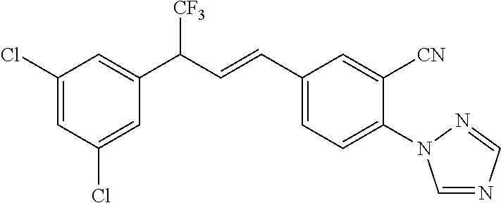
C1(Cl)=CC(Cl)=CC(C(C=CC2=CC=C(N3C=NC=N3)C([CN])=C2)[CF3])=C1
